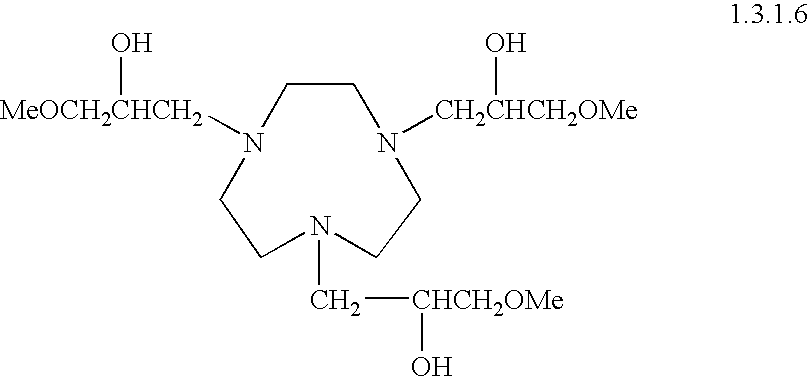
C1CN([CH2CHCH2OMe]O)CCN(C[CHCH2OMe]O)CCN1[MeOCH2CHCH2]O
